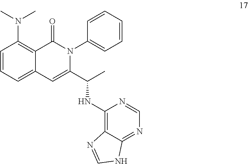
N(C)(C1=C2C(=CC=C1)C=C(C(C)NC1=C3C(=NC=N1)NC=N3)N(C1=CC=CC=C1)C2=O)C
